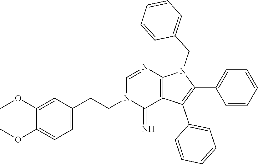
C(N1C(=N)C2=C(N=C1)N(CC1=CC=CC=C1)C(C1=CC=CC=C1)=C2C1=CC=CC=C1)CC1=CC=C(OC)C(OC)=C1
